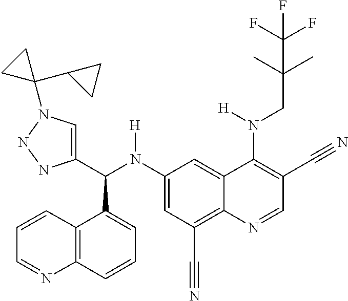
C1(N(C(C2=CN(C3(C4CC4)CC3)NN2)C2=CC=CC3=C2C=CC=N3)[H])=CC(C#N)=C2C(=C1)C(N(CC(C)(C)C(F)(F)F)[H])=C(C#N)C=N2
